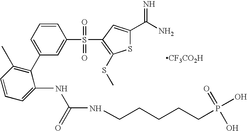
[CF3CO2H].C1=C(C2=C(C)C=CC=C2NC(=O)NCCCCCP(O)(=O)O)C=C(S(=O)(=O)C2=C(SC)SC(C(N)=N)=C2)C=C1
